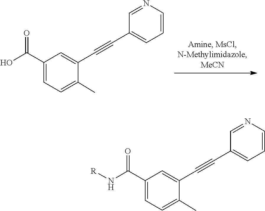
C1(C#CC2=CC(C(O)=O)=CC=C2C)=CC=CN=C1.C1(C#CC2=CC(C(N[R])=O)=CC=C2C)=CC=CN=C1
